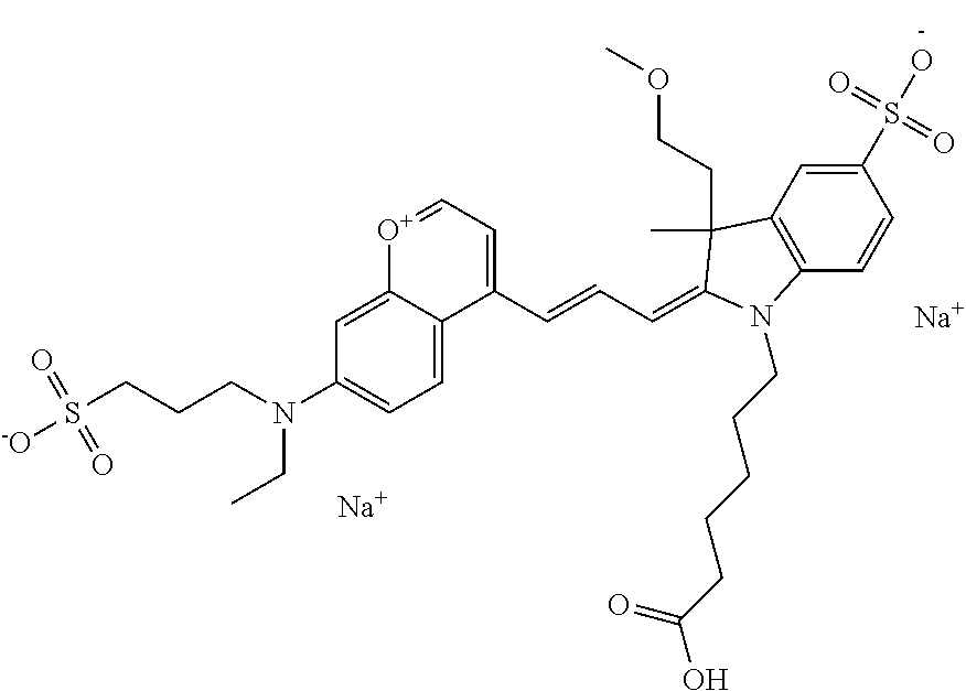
[Na].[Na].C1(N(CCCS([-O])(=O)=O)CC)=CC=C2C(=C1)[O+]=CC=C2C=CC=C1C(C)(CCOC)C2=C(C=CC(S(O)(=O)=O)=C2)N1CCCCCC(O)=O
